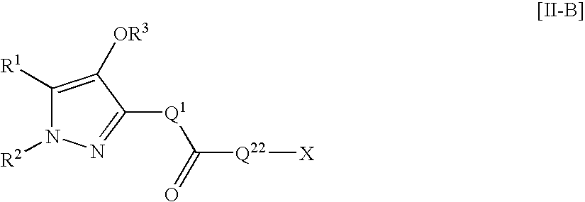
C1([R1])=C([OR3])C([Q1]C([Q22][X])=O)=NN1[R2]
